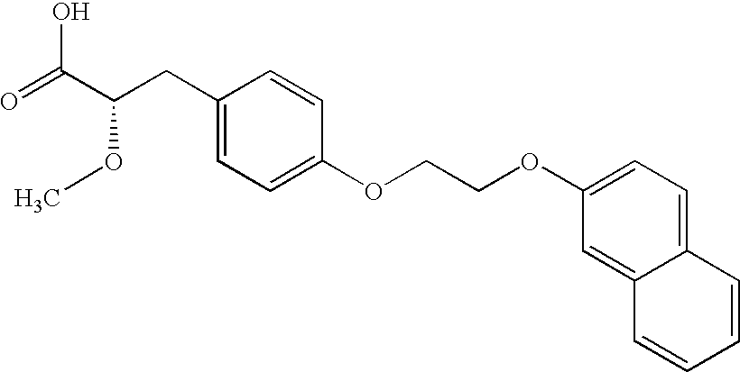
O=C(C(CC1=CC=C(OCCOC2=CC=C3C(=C2)C=CC=C3)C=C1)OC)O
